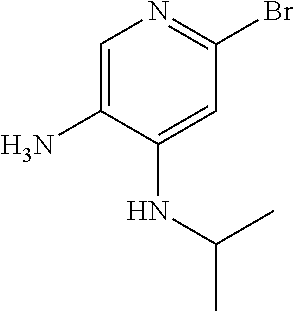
C1=C(N)C(NC(C)C)=CC(Br)=N1
